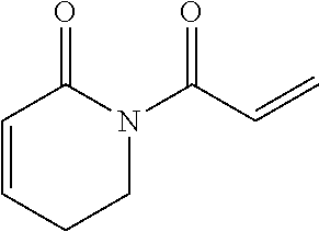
C1=CCCN(C(C=C)=O)C1=O
